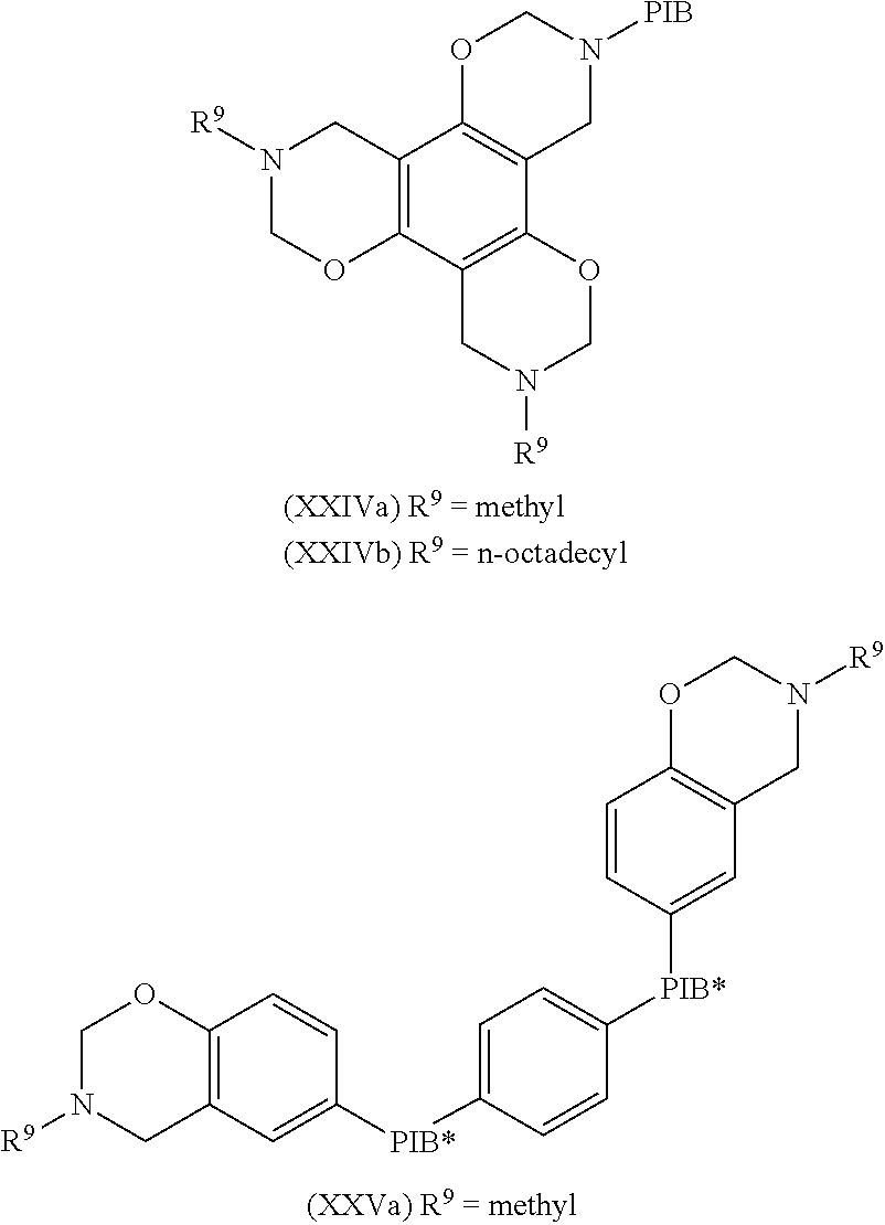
C12=C(C3=C(C4=C1CN([PIB])CO4)CN([R9])CO3)CN([R9])CO2.[(XXIVa) R9 = methyl(XXIVb) R9 = n-octadecyl].C12=C(C=C([PIB*]C3=CC=C([PIB*]C4=CC5=C(C=C4)OCN([R9])C5)C=C3)C=C1)CN([R9])CO2
